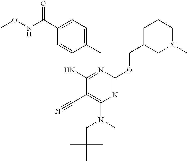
N1=C(OCC2CCCN(C)C2)N=C(NC2=CC(C(NOC)=O)=CC=C2C)C(C#N)=C1N(C)CC(C)(C)C
